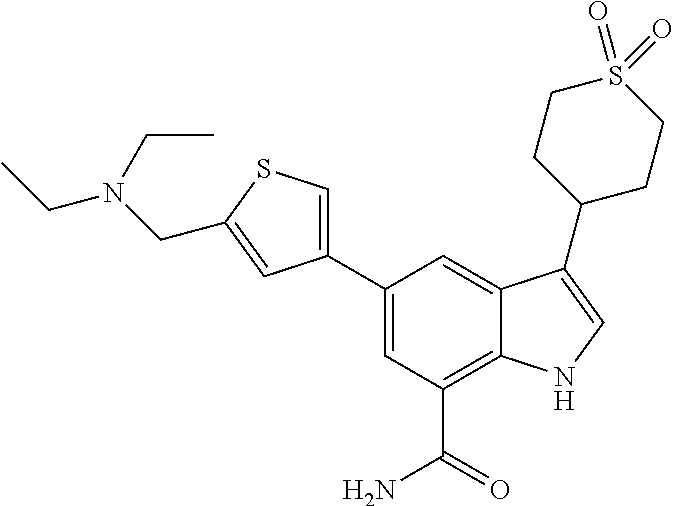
C1(C2=CSC(CN(CC)CC)=C2)=CC(C(=O)N)=C2C(=C1)C(C1CCS(=O)(=O)CC1)=CN2
